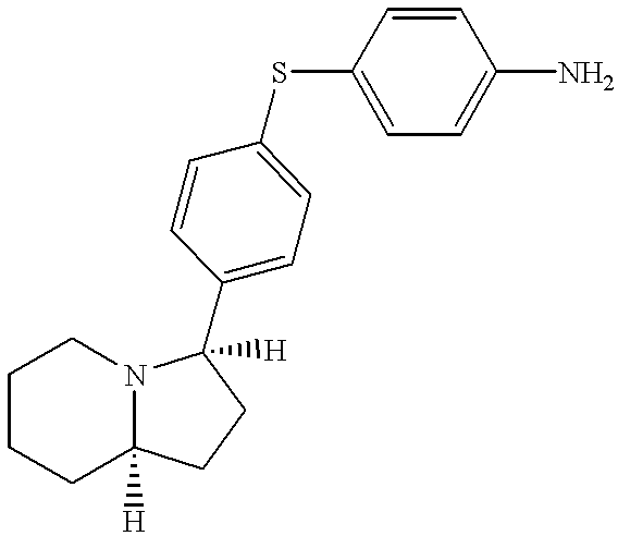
C1CCC2([H])N(C1)C([H])(C1=CC=C(SC3=CC=C(N)C=C3)C=C1)CC2
